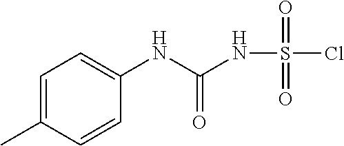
C1=C(C)C=CC(NC(NS(=O)(=O)Cl)=O)=C1
